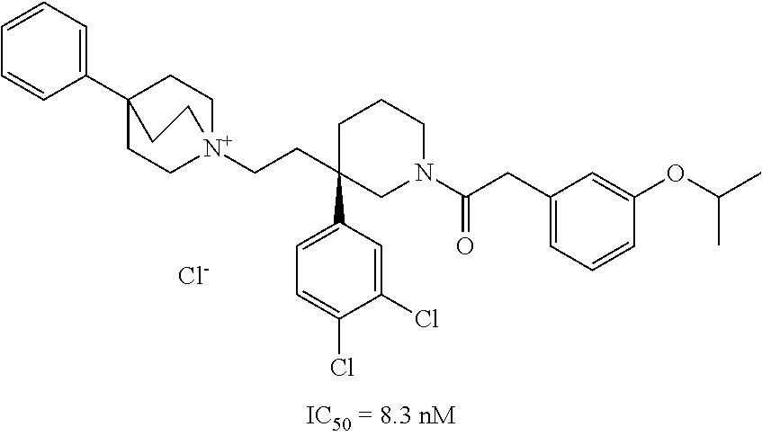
C1(C23CC[N+](CCC4(C5=CC=C(Cl)C(Cl)=C5)CN(C(=O)CC5=CC=CC(OC(C)C)=C5)CCC4)(CC2)CC3)=CC=CC=C1.[Cl-]
